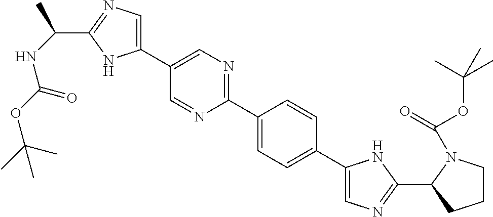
C1(C2=NC=C(C3=CN=C(C(NC(OC(C)(C)C)=O)C)N3)C=N2)=CC=C(C2=CN=C(C3CCCN3C(=O)OC(C)(C)C)N2)C=C1
